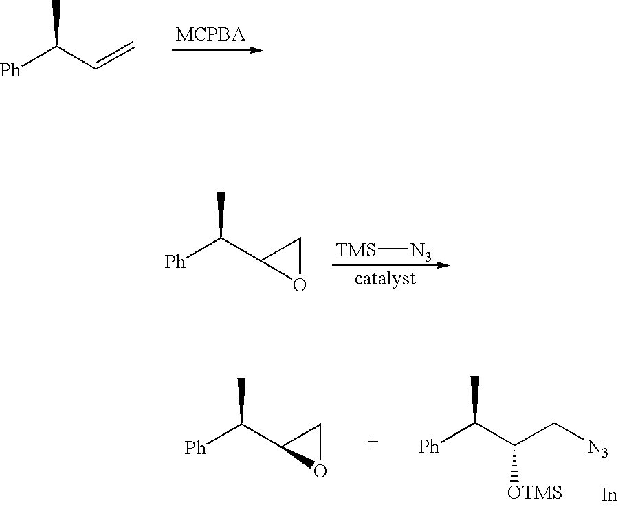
[Ph]C(C=C)C.[Ph]C(C1OC1)C.[TMS][N3].[Ph]C(C1OC1)C.[Ph]C(C(C[N3])[OTMS])C.[In]
